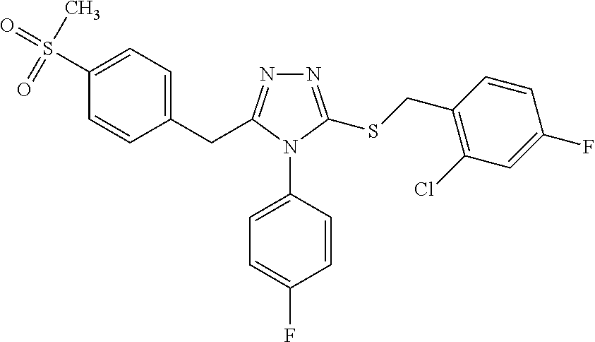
C1(S(=O)(=O)C)=CC=C(CC2=NN=C(SCC3=C(Cl)C=C(F)C=C3)N2C2=CC=C(F)C=C2)C=C1
